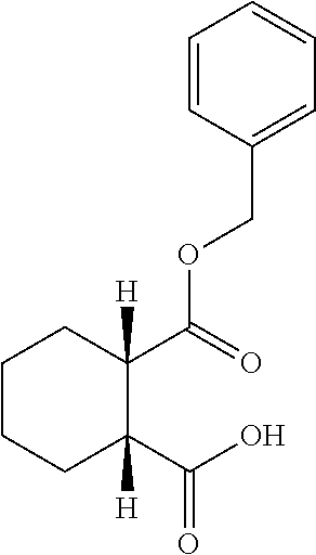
C1=CC(COC(C2([H])CCCCC2([H])C(O)=O)=O)=CC=C1
